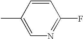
C1=C(C)C=CC(F)=N1
